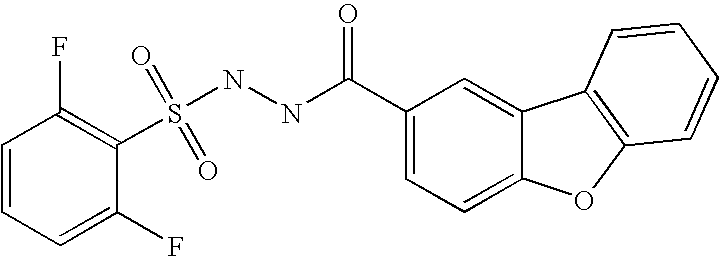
C1=CC=C(F)C(S(NNC(C2=CC=C3C(=C2)C2=C(O3)C=CC=C2)=O)(=O)=O)=C1F
